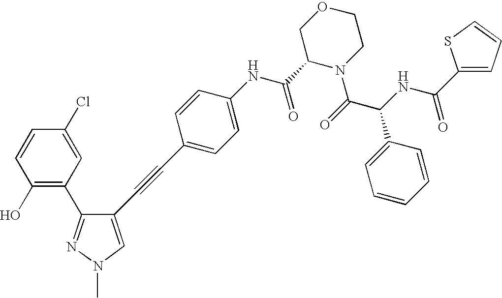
C1(O)=C(C2=NN(C)C=C2C#CC2=CC=C(NC(=O)C3N(C(=O)C(C4=CC=CC=C4)NC(=O)C4=CC=CS4)CCOC3)C=C2)C=C(Cl)C=C1
